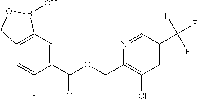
C1=C(C(OCC2=C(Cl)C=C(C(F)(F)F)C=N2)=O)C(F)=CC2=C1B(O)OC2
